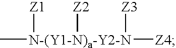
C[N-(Y1-N)a-Y2-N]([Z1])([Z2])([Z4])[Z3]
